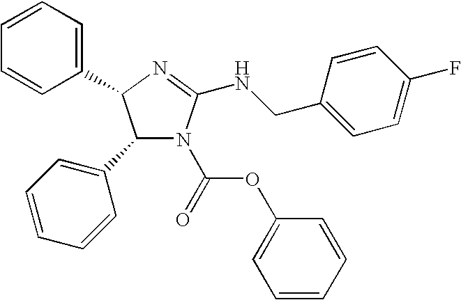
C1(C2=CC=CC=C2)N(C(OC2=CC=CC=C2)=O)C(NCC2=CC=C(F)C=C2)=NC1C1=CC=CC=C1
